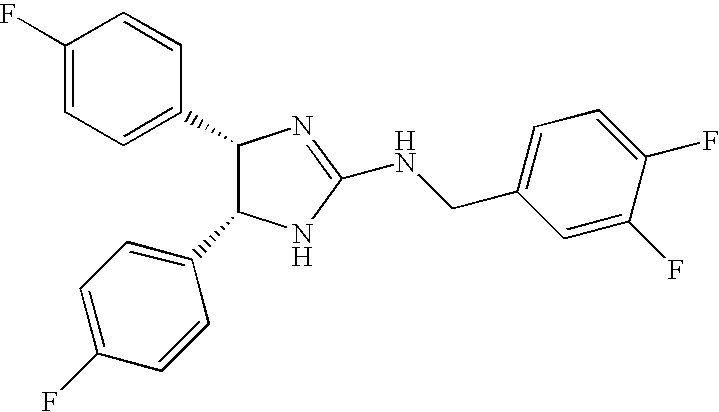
C1(F)=CC=C(C2C(C3=CC=C(F)C=C3)NC(NCC3=CC=C(F)C(F)=C3)=N2)C=C1
